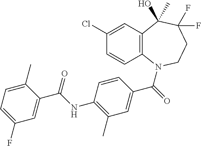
C12=C(N(C(=O)C3=CC(C)=C(NC(C4=CC(F)=CC=C4C)=O)C=C3)CCC(F)(F)C1(C)O)C=CC(Cl)=C2
